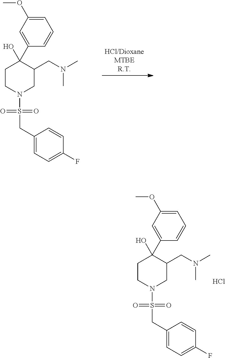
C1(CS(=O)(=O)N2CC(CN(C)C)C(C3=CC(OC)=CC=C3)(O)CC2)=CC=C(F)C=C1.Cl.C1(CS(=O)(=O)N2CC(CN(C)C)C(C3=CC(OC)=CC=C3)(O)CC2)=CC=C(F)C=C1
